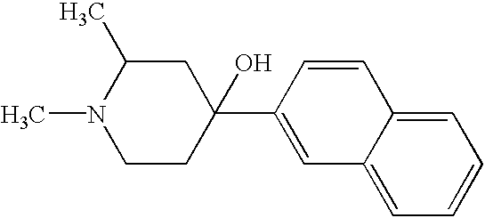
C1=C2C(=CC=C1)C=C(C1(O)CC(C)N(C)CC1)C=C2
